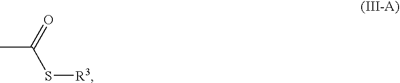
CC(=O)S[R3]
